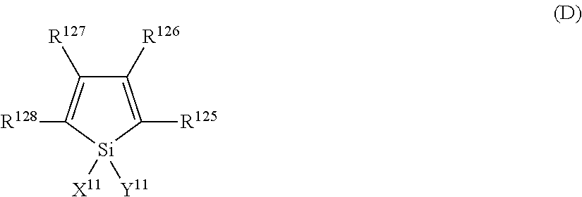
C1([R126])=C([R125])[Si]([X11])([Y11])C([R128])=C1[R127]
